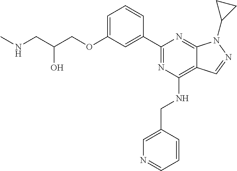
C1=C(OCC(CNC)O)C=C(C2=NC(NCC3=CN=CC=C3)=C3C(=N2)N(C2CC2)N=C3)C=C1
